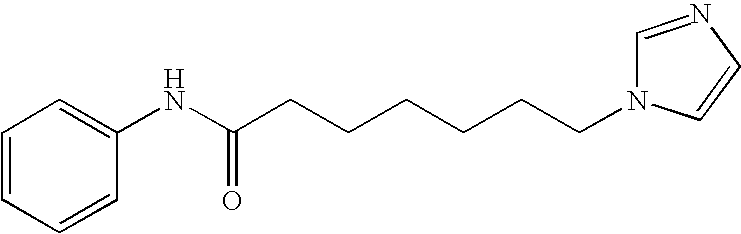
C(CCCCN1C=NC=C1)CC(NC1=CC=CC=C1)=O
